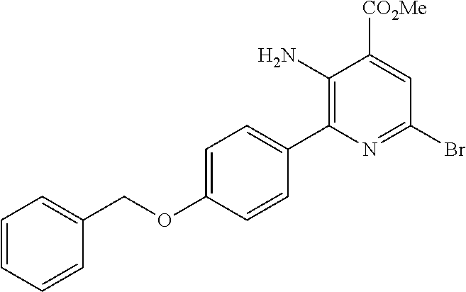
C1=CC=CC(COC2=CC=C(C3=C(N)C([CO2Me])=CC(Br)=N3)C=C2)=C1
